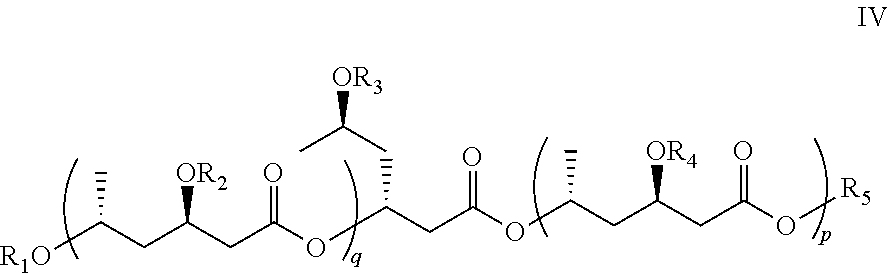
[R1O]C(CC(CC(OC(CC(OC(CC(CC(O[R5])=O)[OR4])C)=O)CC(C)[OR3])=O)[OR2])C
